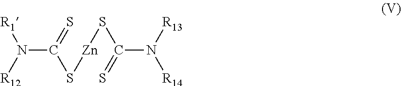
N(C(=S)S[Zn]SC(=S)N([R13])[R14])([R12])[R1]
